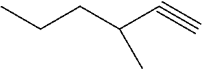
C(CC(C#C)C)C
